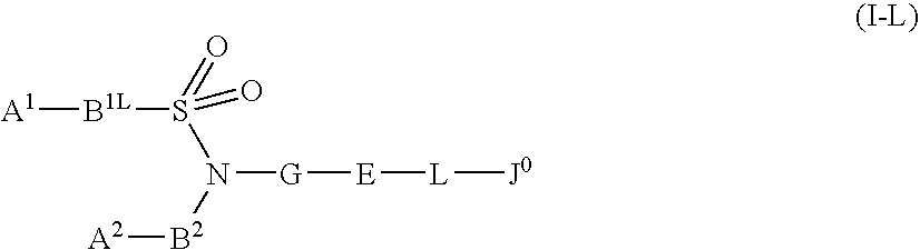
[B1L](S(N([B2][A2])[G][E][L][J0])(=O)=O)[A1]
